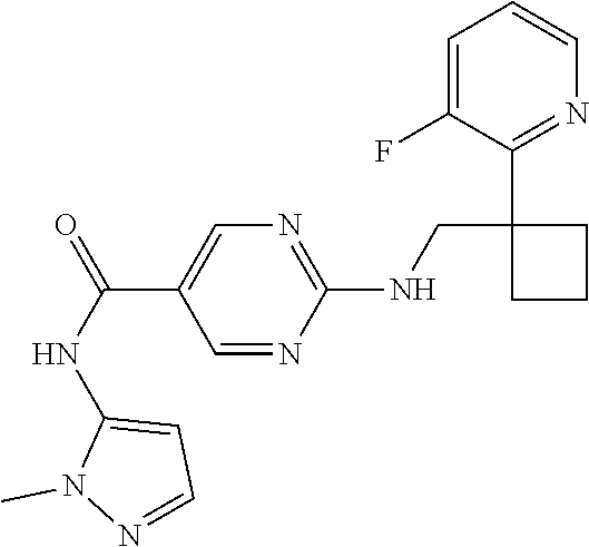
C1=C(F)C(C2(CNC3=NC=C(C(NC4=CC=NN4C)=O)C=N3)CCC2)=NC=C1
